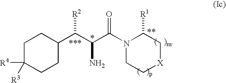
C1C([R3])([R4])CCC(C(C(C(N2CC[X]CC2[R1])=O)N)[R2])C1
